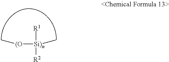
[R2][Si)n]([(O]C)(C)[R1]
